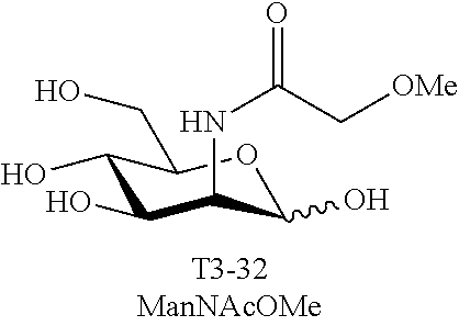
C1(O)C(O)C(NC(C[OMe])=O)C(O)OC1CO
